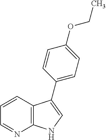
C12=C(C=CC=N1)C(C1=CC=C(OCC)C=C1)=CN2
